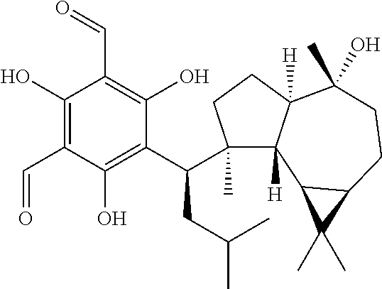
C1(O)=C(C=O)C(O)=C(C(CC(C)C)C2(C)C3([H])C([H])(CC2)C(C)(O)CCC2C3C2(C)C)C(O)=C1C=O
